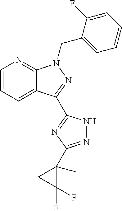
C12=CC=CN=C1N(CC1=CC=CC=C1F)N=C2C1=NC(C2(C)CC2(F)F)=NN1
